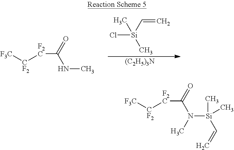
Cl[Si](C)(C=C)C.[(C2H5)3N].[F2C](C(=O)NC)[CF2][F3C].[F2C](C(=O)N([Si](C)(C)C=C)C)[CF2][F3C]
